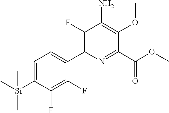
C1(F)=C(C2=CC=C([Si](C)(C)C)C(F)=C2F)N=C(C(OC)=O)C(OC)=C1N
